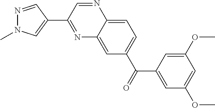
N1=C(C2=CN(C)N=C2)C=NC2=CC=C(C(C3=CC(OC)=CC(OC)=C3)=O)C=C12
